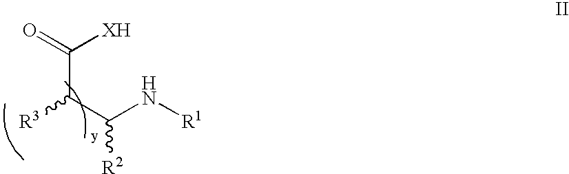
C(C(C(N[R1])[R2])[R3])([XH])=O
